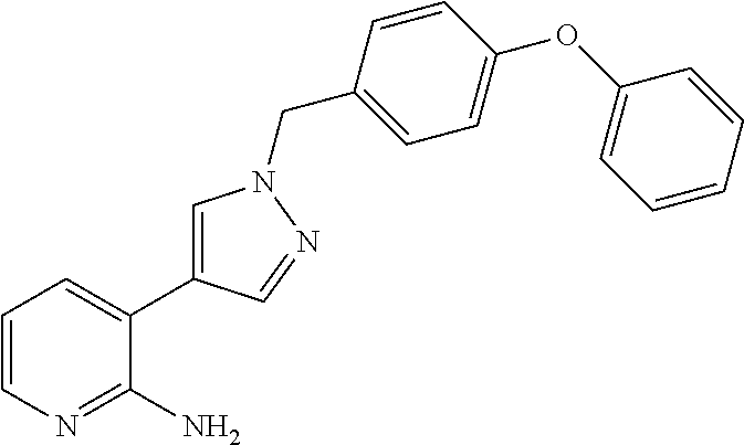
C1=CN=C(N)C(C2=CN(CC3=CC=C(OC4=CC=CC=C4)C=C3)N=C2)=C1
